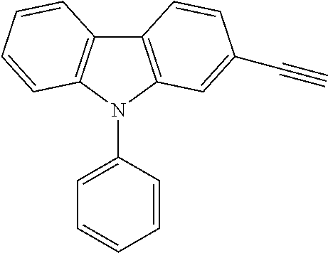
C12=C(N(C3=CC=CC=C3)C3=C1C=CC=C3)C=C(C#C)C=C2
